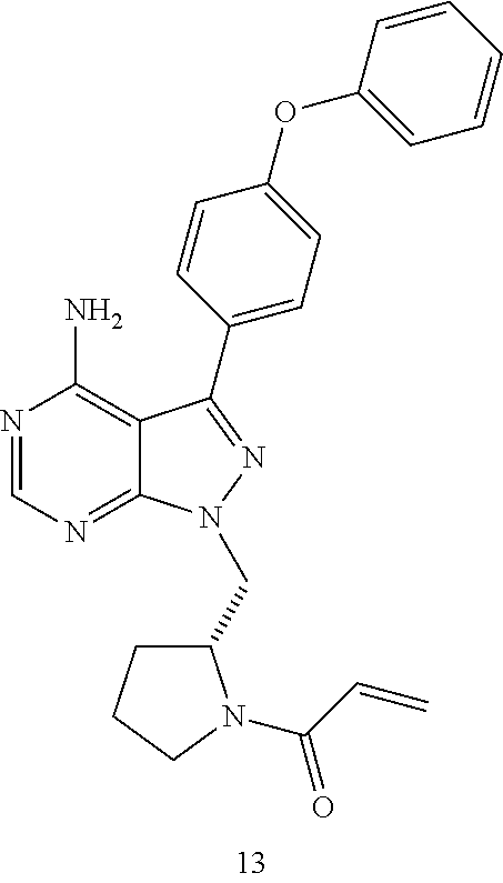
N1=CN=C2C(=C1N)C(C1=CC=C(OC3=CC=CC=C3)C=C1)=NN2CC1CCCN1C(=O)C=C
